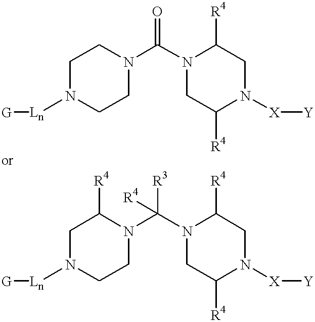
C1CN(C(N2C([R4])CN([X][Y])C([R4])C2)=O)CCN1[Ln][G].C1CN(C(N2C([R4])CN([X][Y])C([R4])C2)([R3])[R4])C([R4])CN1[Ln][G]
